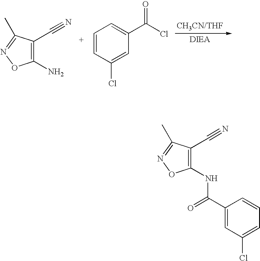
C1(N)=C(C#N)C(C)=NO1.C1=CC(Cl)=CC(C(Cl)=O)=C1.C1(NC(C2=CC(Cl)=CC=C2)=O)=C(C#N)C(C)=NO1
